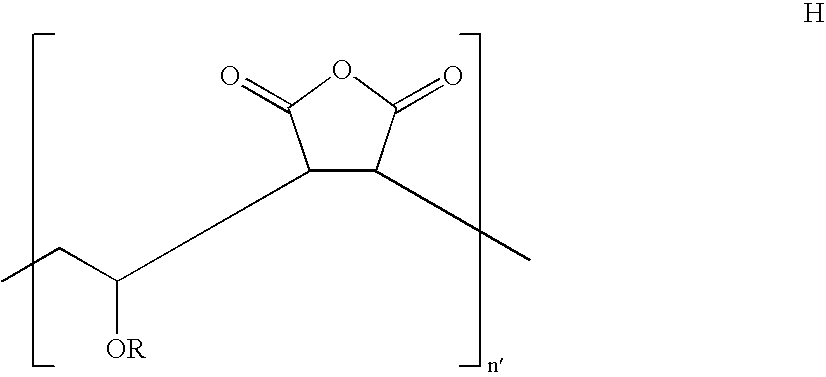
C1(C)C(=O)OC(=O)C1C(CC)[OR]
